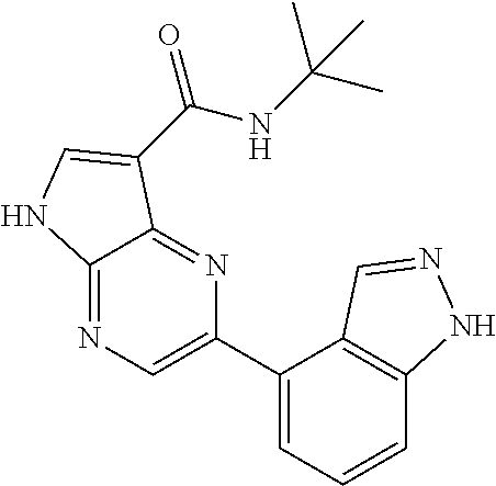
C12=NC=C(C3=CC=CC4=C3C=NN4)N=C1C(C(NC(C)(C)C)=O)=CN2
